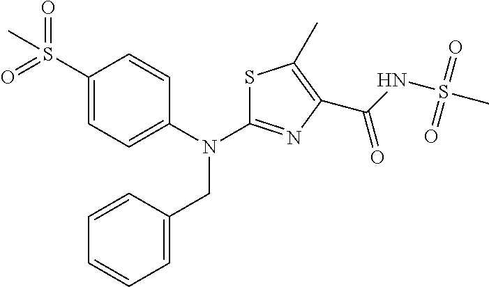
C1(S(=O)(=O)C)=CC=C(N(C2=NC(C(NS(C)(=O)=O)=O)=C(C)S2)CC2=CC=CC=C2)C=C1
